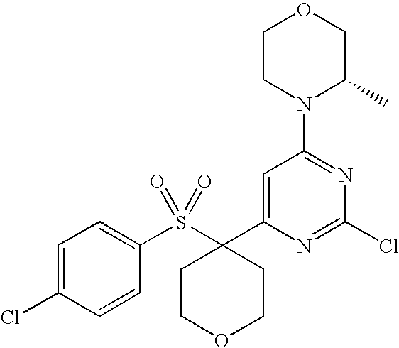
C1=C(C2(S(C3=CC=C(Cl)C=C3)(=O)=O)CCOCC2)N=C(Cl)N=C1N1CCOCC1C
